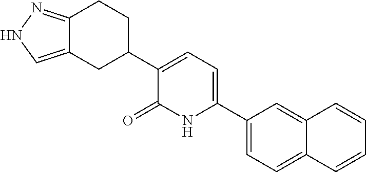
C1(C2=CC=C(C3CC4=CNN=C4CC3)C(=O)N2)=CC=C2C(=C1)C=CC=C2
